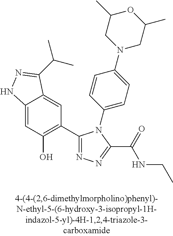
C1=C2C(=CC(C3=NN=C(C(=O)NCC)N3C3=CC=C(N4CC(C)OC(C)C4)C=C3)=C1O)C(C(C)C)=NN2
